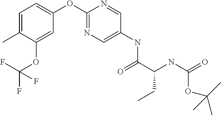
C1(C)=CC=C(OC2=NC=C(NC(=O)C(NC(=O)OC(C)(C)C)CC)C=N2)C=C1OC(F)(F)F
